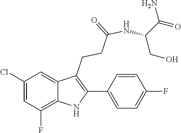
N(C(CCC1=C(C2=CC=C(F)C=C2)NC2=C(F)C=C(Cl)C=C12)=O)C(C(=O)N)CO
